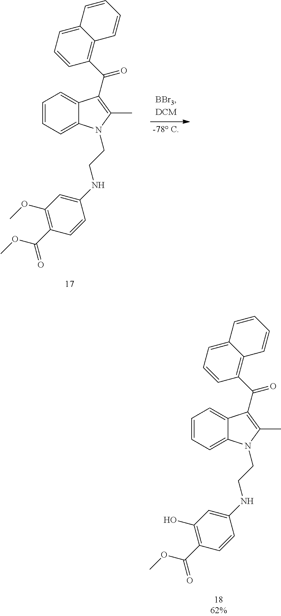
C12=CC=CC(C(=O)C3=C(C)N(CCNC4=CC(O)=C(C(OC)=O)C=C4)C4=CC=CC=C43)=C1C=CC=C2.C12=CC=CC(C(=O)C3=C(C)N(CCNC4=CC(OC)=C(C(OC)=O)C=C4)C4=CC=CC=C43)=C1C=CC=C2
